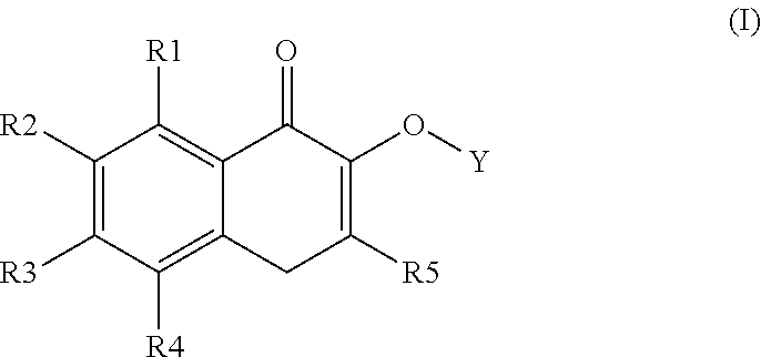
[R2]C1=C([R3])C([R4])=C2C(=C1[R1])C(=O)C(O[Y])=C([R5])C2
